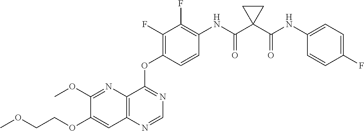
C1(OC)=NC2=C(C=C1OCCOC)N=CN=C2OC1=C(F)C(F)=C(NC(C2(C(NC3=CC=C(F)C=C3)=O)CC2)=O)C=C1
